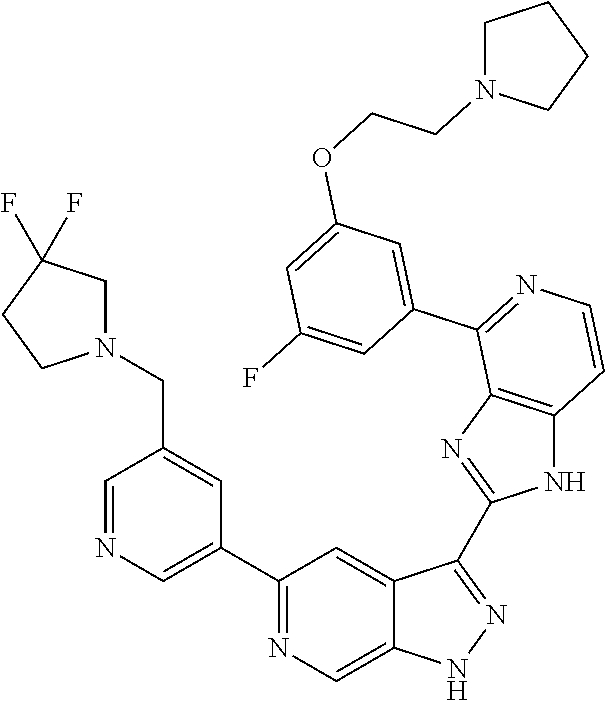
C1(C2=CN=CC(CN3CC(F)(F)CC3)=C2)=NC=C2C(=C1)C(C1=NC3=C(N1)C=CN=C3C1=CC(OCCN3CCCC3)=CC(F)=C1)=NN2
